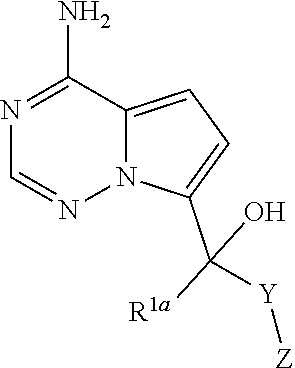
C1(N)=NC=NN2C1=CC=C2C([R1a])(O)[Y][Z]
